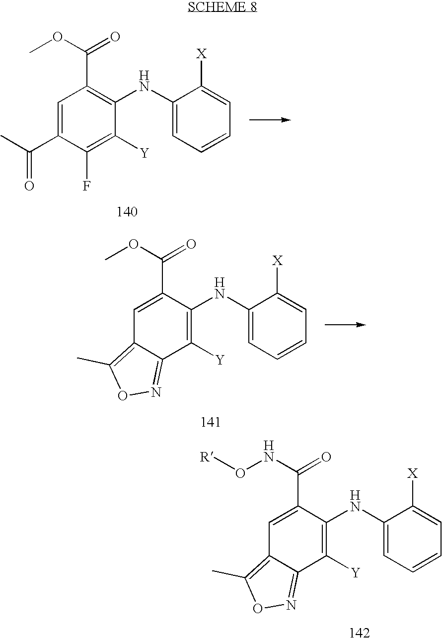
C1=C(C(C)=O)C(F)=C([Y])C(NC2=CC=CC=C2[X])=C1C(=O)OC.C1=C(C(=O)OC)C(NC2=CC=CC=C2[X])=C([Y])C2=NOC(C)=C12.C1=C(C(=O)NO[R])C(NC2=CC=CC=C2[X])=C([Y])C2=NOC(C)=C12
